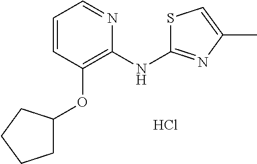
C1=CC(OC2CCCC2)=C(NC2=NC(C)=CS2)N=C1.Cl
